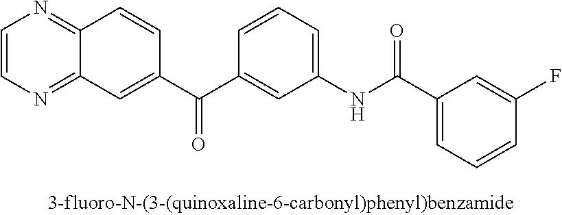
C1=CN=C2C(=N1)C=CC(C(C1=CC(NC(=O)C3=CC=CC(F)=C3)=CC=C1)=O)=C2
